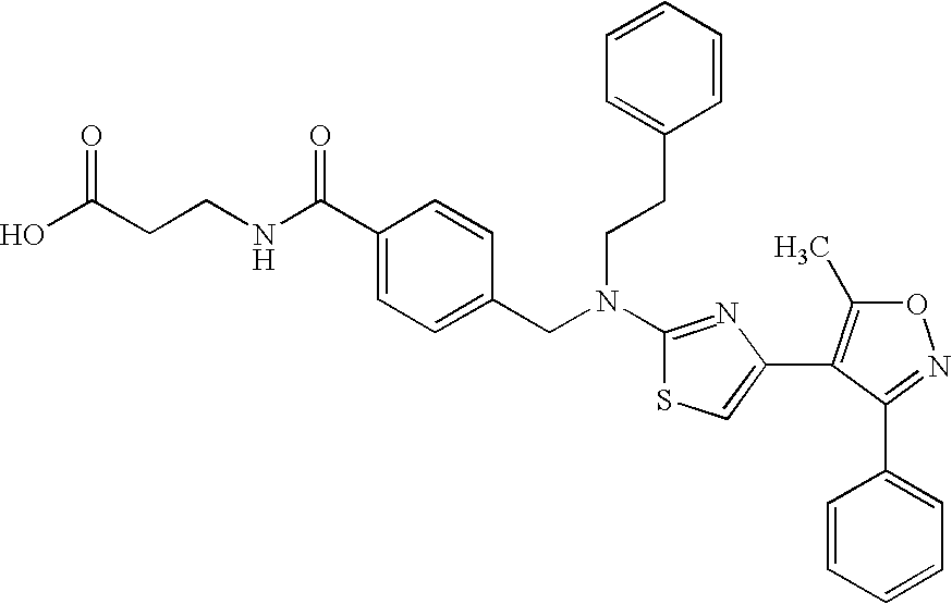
N(C1=NC(C2=C(C)ON=C2C2=CC=CC=C2)=CS1)(CC1=CC=C(C(NCCC(O)=O)=O)C=C1)CCC1=CC=CC=C1
